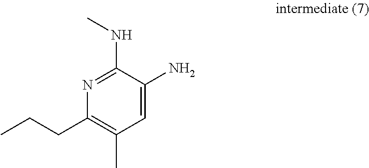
N1=C(NC)C(N)=CC(C)=C1CCC
